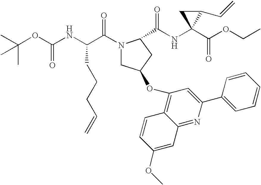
N(C1(C(OCC)=O)C(C=C)C1)C(=O)C1N(C(C(NC(OC(C)(C)C)=O)CCCC=C)=O)CC(OC2=C3C(=NC(C4=CC=CC=C4)=C2)C=C(OC)C=C3)C1
